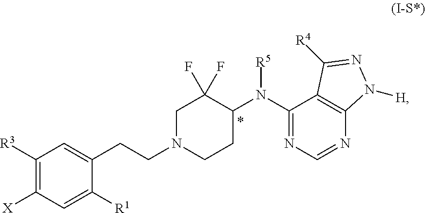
C1([R3])=C([X])C=C([R1])C(CCN2CCC(N([R5])C3=NC=NC4=C3C([R4])=NN4[H])C(F)(F)C2)=C1
